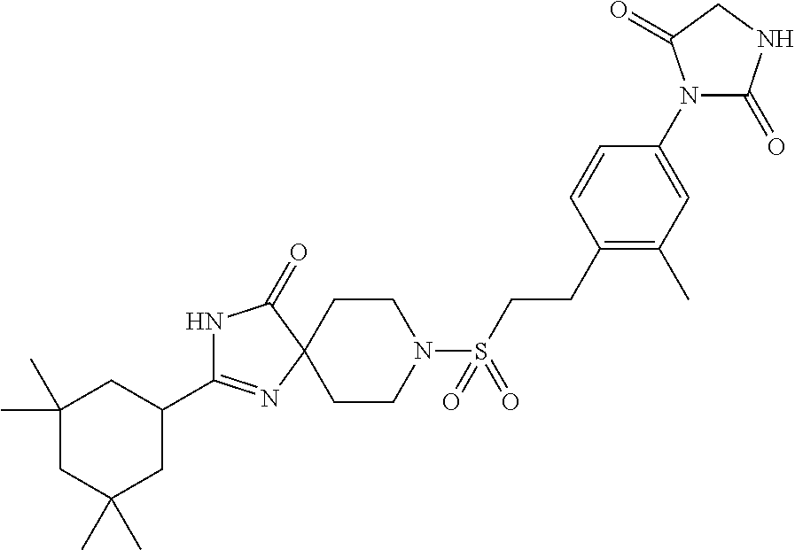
C1(C)(C)CC(C2=NC3(C(=O)N2)CCN(S(=O)(=O)CCC2=C(C)C=C(N4C(=O)NCC4=O)C=C2)CC3)CC(C)(C)C1
